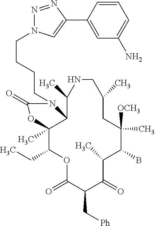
O1C(=O)C(C[Ph])C(=O)C(C)C(B)C([OCH3])(C)CC(C)CNC(C)C2C(C)(C1CC)OC(=O)N2CCCCN1N=NC(C2=CC(N)=CC=C2)=C1
